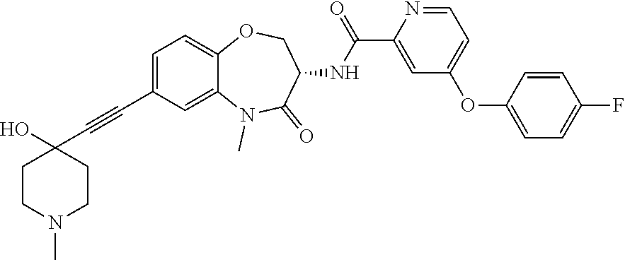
C1CN(C)CCC1(O)C#CC1=CC=C2C(=C1)N(C)C(=O)C(NC(C1=CC(OC3=CC=C(F)C=C3)=CC=N1)=O)CO2
